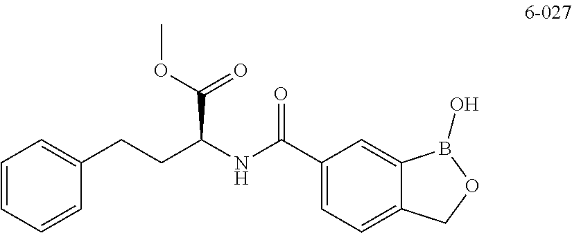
C1=C(CCC(NC(C2=CC=C3C(=C2)B(O)OC3)=O)C(=O)OC)C=CC=C1
